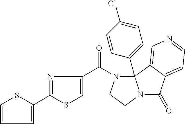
C1=CC=C(C2=NC(C(N3CCN4C(=O)C5=CC=NC=C5C34C3=CC=C(Cl)C=C3)=O)=CS2)S1
